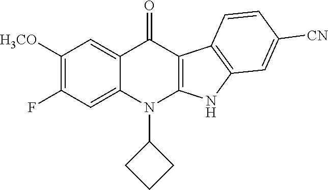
FC1=C([H3CO])C=C2C(=C1)N(C1CCC1)C1=C(C2=O)C2=C(N1)C=C([CN])C=C2
